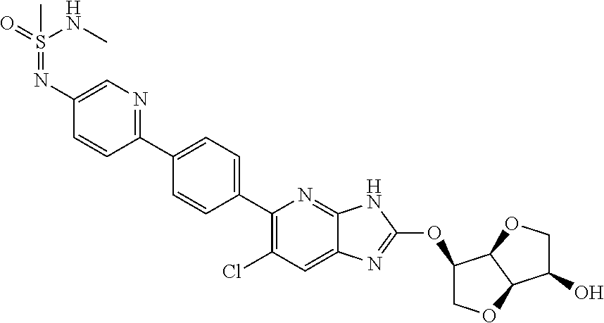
C1=C(N=S(=O)(C)NC)C=CC(C2=CC=C(C3=C(Cl)C=C4C(=N3)NC(OC3COC5C3OCC5O)=N4)C=C2)=N1
